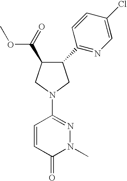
O(C)C(=O)C1C(C2=NC=C(Cl)C=C2)CN(C2=NN(C)C(=O)C=C2)C1
